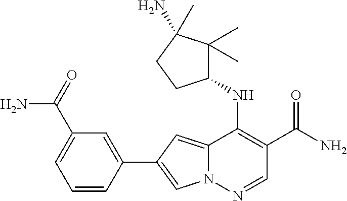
N12C(=CC(C3=CC(C(=O)N)=CC=C3)=C1)C(NC1C(C)(C)C(N)(C)CC1)=C(C(N)=O)C=N2
